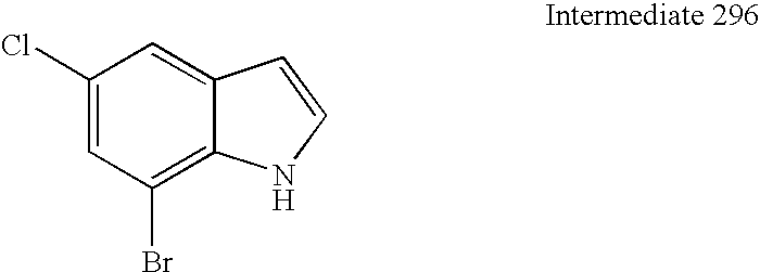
C1(Cl)=CC(Br)=C2C(=C1)C=CN2
